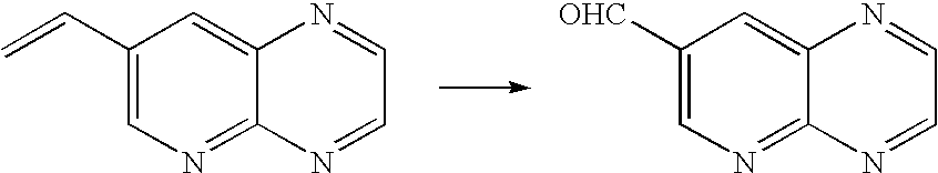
C12=CC(C=C)=CN=C1N=CC=N2.C12=CC([OHC])=CN=C1N=CC=N2
